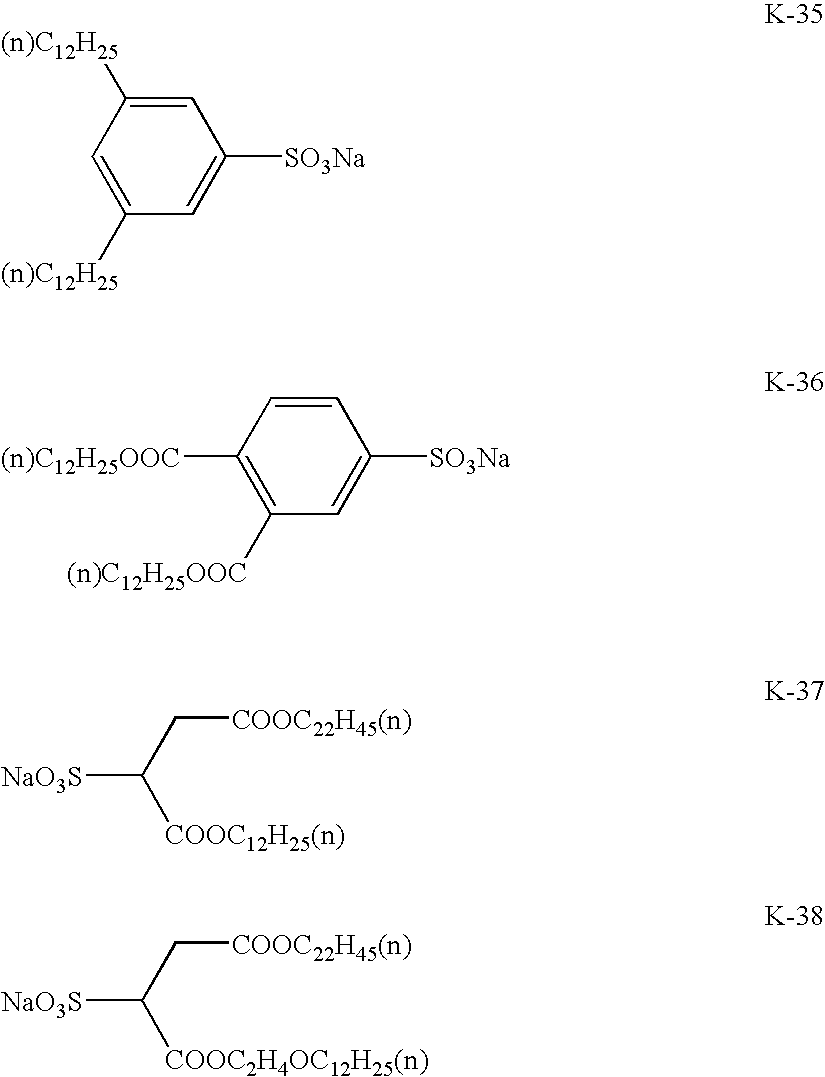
C1=C([(n)C12H25])C=C([(n)C12H25])C=C1[SO3Na].C1=CC([(n)C12H25OOC])=C([(n)C12H25OOC])C=C1[SO3Na].[NaO3S]C(C[COOC22H45(n)])[COOC12H25(n)].[NaO3S]C(C[COOC22H45(n)])[COOC2H4OC12H25(n)]
